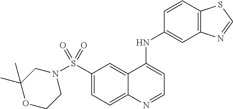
N1(S(C2=CC=C3C(=C2)C(NC2=CC4=C(C=C2)SC=N4)=CC=N3)(=O)=O)CC(C)(C)OCC1
